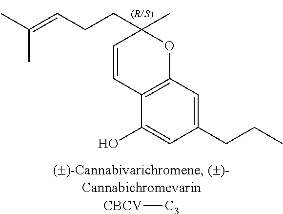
C12=C(C=C(CCC)C=C1O)OC(CCC=C(C)C)(C)C=C2.[CBCV][C3]
